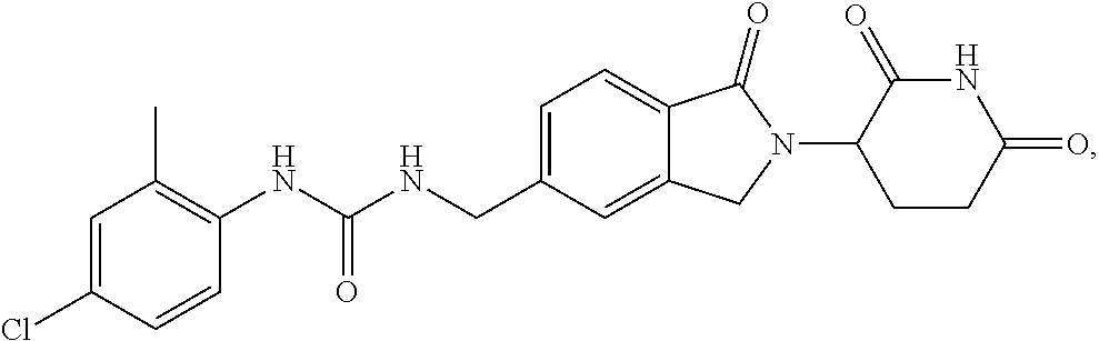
C1=C(CNC(NC2=C(C)C=C(Cl)C=C2)=O)C=C2C(=C1)C(=O)N(C1CCC(=O)NC1=O)C2
